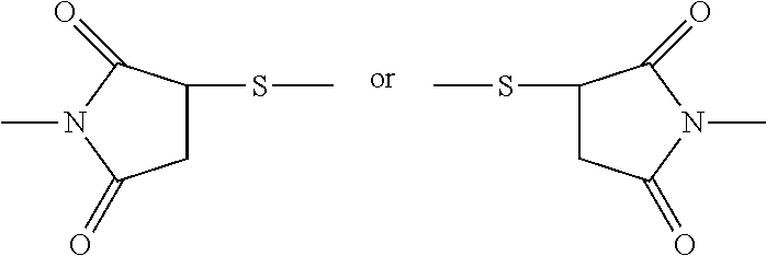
C1C(SC)C(=O)N(C)C1=O.C1C(SC)C(=O)N(C)C1=O
